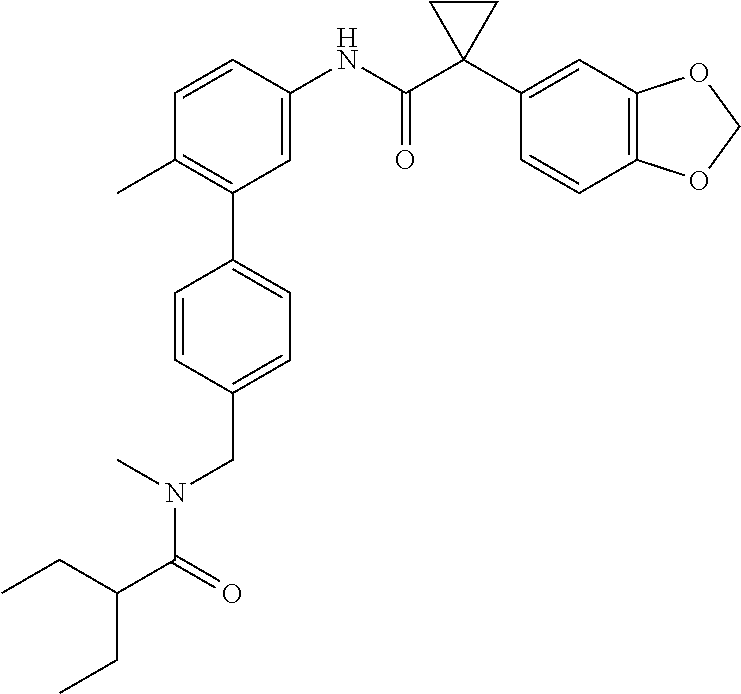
C1=C(NC(C2(C3=CC4=C(C=C3)OCO4)CC2)=O)C=CC(C)=C1C1=CC=C(CN(C(=O)C(CC)CC)C)C=C1
